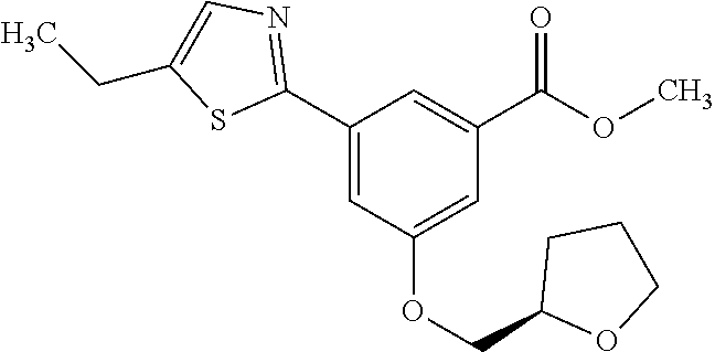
C1(C2=NC=C(CC)S2)=CC(OCC2OCCC2)=CC(C(OC)=O)=C1
